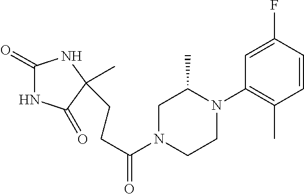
C(C(N1CCN(C2=C(C)C=CC(F)=C2)C(C)C1)=O)CC1(C)C(=O)NC(=O)N1
